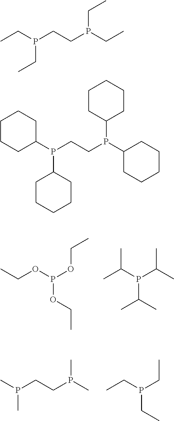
CCOP(OCC)OCC.CC(P(C(C)C)C(C)C)C.CP(CCP(C)C)C.CCP(CC)CC.CCP(CCP(CC)CC)CC.C1(P(CCP(C2CCCCC2)C2CCCCC2)C2CCCCC2)CCCCC1
